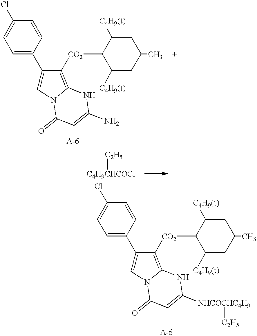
C1=C(C2=CN3C(=C2[CO2]C2C([C4H9(t)])CC(C)CC2[C4H9(t)])NC(N)=CC3=O)C=CC(Cl)=C1.[C4H9CHCOCl][C2H5].C1=C(C2=CN3C(=C2[CO2]C2C([C4H9(t)])CC(C)CC2[C4H9(t)])NC([NHCOCHC4H9][C2H5])=CC3=O)C=CC(Cl)=C1
